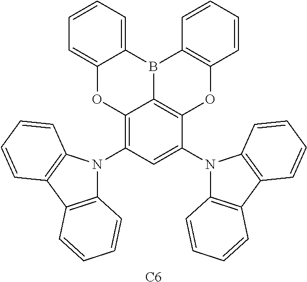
[C6].C12=C(N3C4=C(C5=C3C=CC=C5)C=CC=C4)C=C(N3C4=C(C5=C3C=CC=C5)C=CC=C4)C3=C1B(C1=CC=CC=C1O2)C1=C(O3)C=CC=C1
